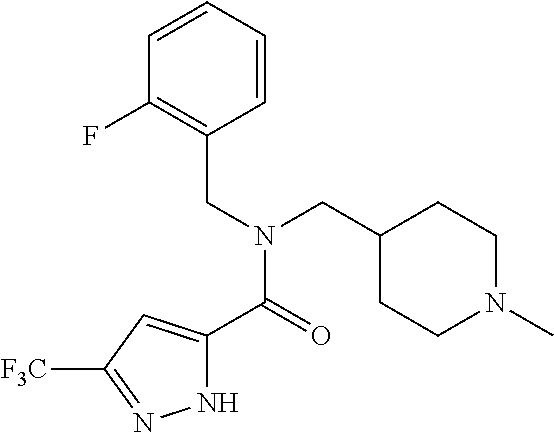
N1C(C(=O)N(CC2=C(F)C=CC=C2)CC2CCN(C)CC2)=CC([F3C])=N1
